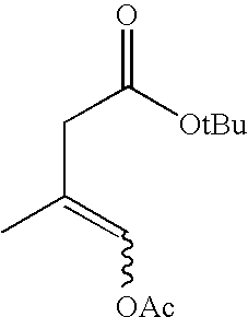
O=C([OtBu])CC(C)=C[OAc]
